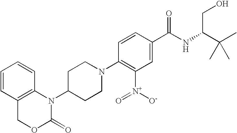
C1=CC2=C(C=C1)N(C1CCN(C3=C([N+](=O)[O-])C=C(C(=O)NC(C(C)(C)C)CO)C=C3)CC1)C(=O)OC2
